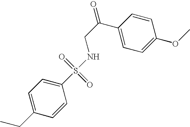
C1=C(CC)C=CC(S(NCC(=O)C2=CC=C(OC)C=C2)(=O)=O)=C1
